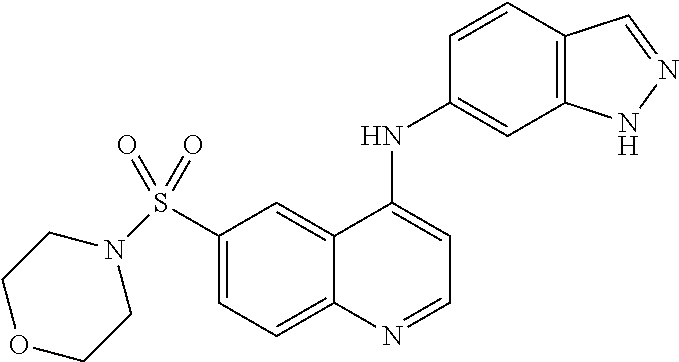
C1(S(=O)(=O)N2CCOCC2)=CC=C2C(=C1)C(NC1=CC3=C(C=C1)C=NN3)=CC=N2
